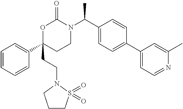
C1=CC=CC(C2(CCN3S(=O)(=O)CCC3)CCN(C(C3=CC=C(C4=CC=NC(C)=C4)C=C3)C)C(=O)O2)=C1
